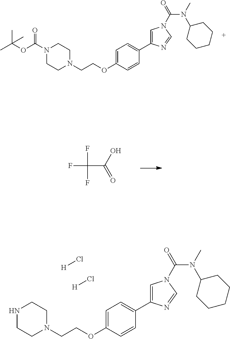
N1(C(OC(C)(C)C)=O)CCN(CCOC2=CC=C(C3=CN(C(N(C4CCCCC4)C)=O)C=N3)C=C2)CC1.C(C(=O)O)(F)(F)F.N1CCN(CCOC2=CC=C(C3=CN(C(N(C4CCCCC4)C)=O)C=N3)C=C2)CC1.[H]Cl.[H]Cl
